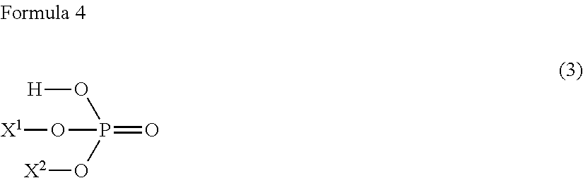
P(=O)(O[X2])(O[H])O[X1]
